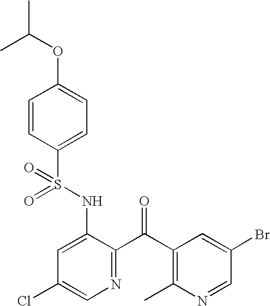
O=S(NC1=CC(Cl)=CN=C1C(C1=C(C)N=CC(Br)=C1)=O)(=O)C1=CC=C(OC(C)C)C=C1
